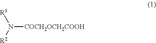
N([COCH2OCH2COOH])([R2])[R1]
